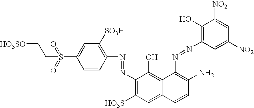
[HO3SO]CCS(=O)(=O)C1=CC([SO3H])=C(N=NC2=C([HO3S])C=C3C(=C2O)C(N=NC2=C(O)C([NO2])=CC([NO2])=C2)=C(N)C=C3)C=C1
